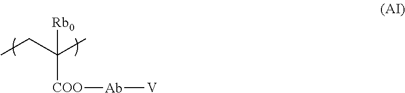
[Rb0]C(C)(CC)[COO][Ab][V]
